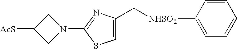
[AcS]C1CN(C2=NC(C[NHSO2]C3=CC=CC=C3)=CS2)C1
